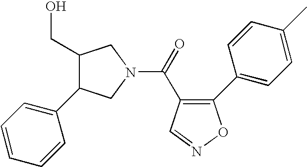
C1=CC=C(C2C(CO)CN(C(=O)C3=C(C4=CC=C(C)C=C4)ON=C3)C2)C=C1
